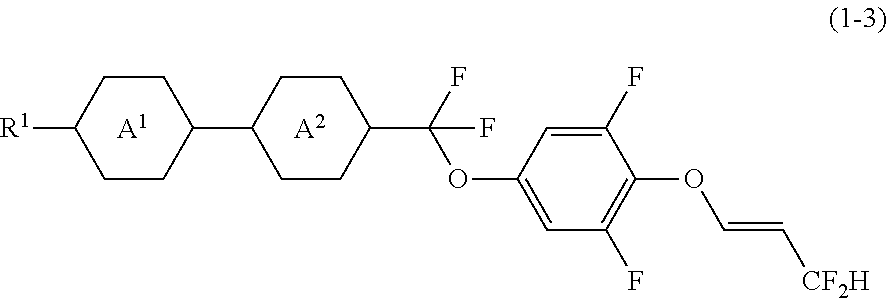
[A2].C1(C2CCC(C(F)(F)OC3=CC(F)=C(OC=C[CF2H])C(F)=C3)CC2)CCC([R1])CC1.[A1]
